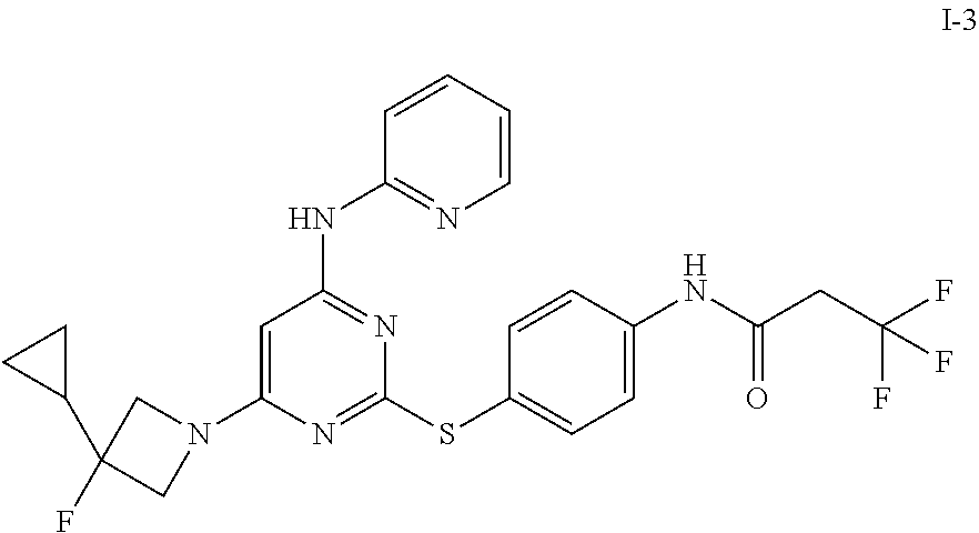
C1=C(N2CC(C3CC3)(F)C2)N=C(SC2=CC=C(NC(CC(F)(F)F)=O)C=C2)N=C1NC1=NC=CC=C1
